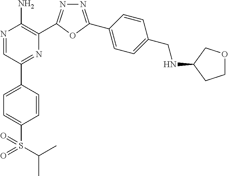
N1=C(C2=CC=C(CNC3CCOC3)C=C2)OC(C2=C(N)N=CC(C3=CC=C(S(=O)(=O)C(C)C)C=C3)=N2)=N1
